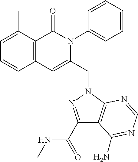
C1=C(C)C2=C(C=C1)C=C(CN1C3=C(C(C(=O)NC)=N1)C(N)=NC=N3)N(C1=CC=CC=C1)C2=O
